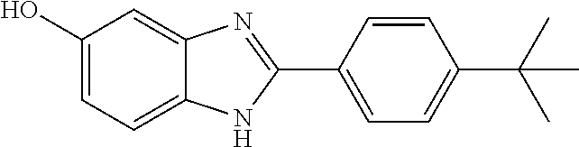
C1(C2=NC3=CC(O)=CC=C3N2)=CC=C(C(C)(C)C)C=C1
